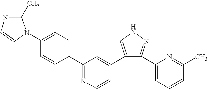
C1(C2=NC=CC(C3=CNN=C3C3=CC=CC(C)=N3)=C2)=CC=C(N2C(C)=NC=C2)C=C1
